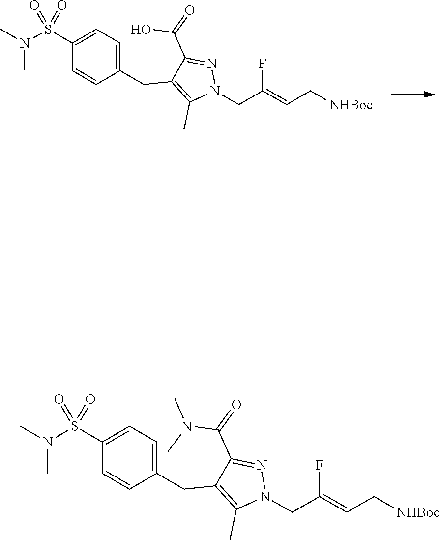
C1(S(N(C)C)(=O)=O)=CC=C(CC2=C(C)N(CC(=CC[NHBoc])F)N=C2C(=O)N(C)C)C=C1.C1(S(N(C)C)(=O)=O)=CC=C(CC2=C(C)N(CC(=CC[NHBoc])F)N=C2C(=O)O)C=C1
